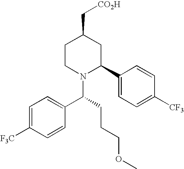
C1=C([F3C])C=CC(C(N2C(C3=CC=C([CF3])C=C3)CC(C[CO2H])CC2)CCCOC)=C1
